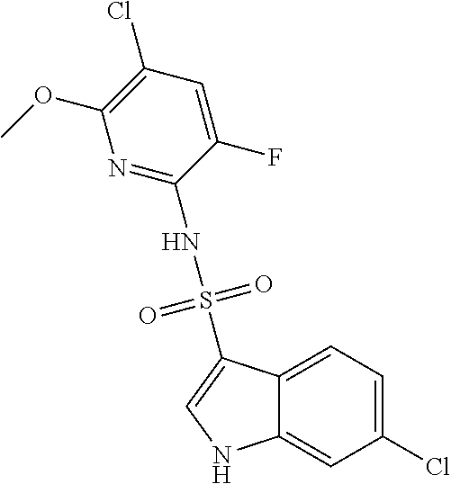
C12=CC=C(Cl)C=C1NC=C2S(NC1=NC(OC)=C(Cl)C=C1F)(=O)=O
